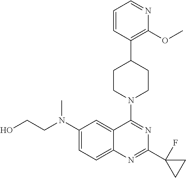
C12=CC=C(N(CCO)C)C=C1C(N1CCC(C3=C(OC)N=CC=C3)CC1)=NC(C1(F)CC1)=N2
